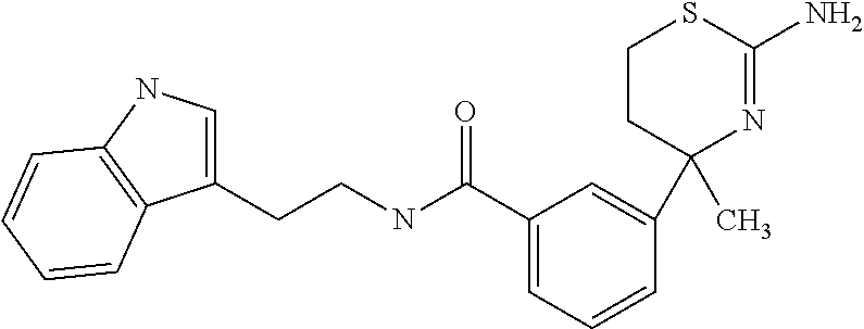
C1(C2(C)N=C(N)SCC2)=CC(C(NCCC2=CNC3=C2C=CC=C3)=O)=CC=C1
